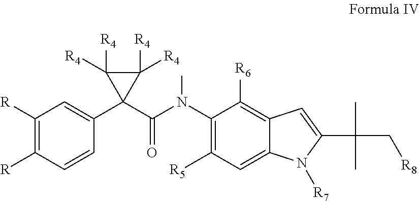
C1([R])=C([R])C=CC(C2(C(N(C3=C([R5])C=C4C(=C3[R6])C=C(C(C)(C[R8])C)N4[R7])C)=O)C([R4])([R4])C2([R4])[R4])=C1
